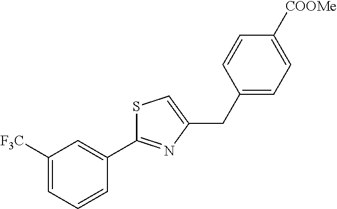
C1=C([COOMe])C=CC(CC2=CSC(C3=CC([F3C])=CC=C3)=N2)=C1
